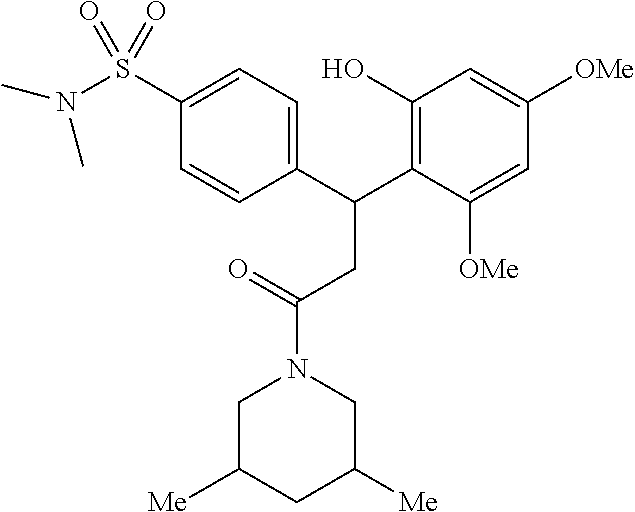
C1C([Me])CC([Me])CN1C(=O)CC(C1=C(O)C=C([OMe])C=C1[OMe])C1=CC=C(S(N(C)C)(=O)=O)C=C1
